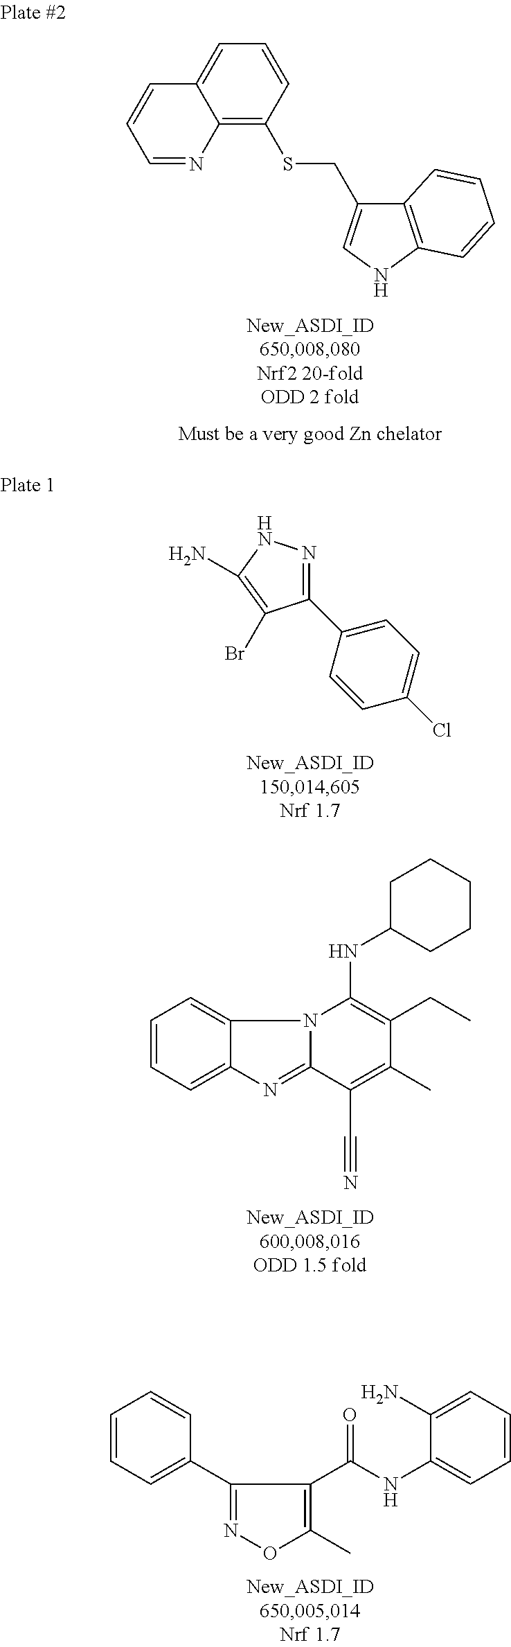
C1=NC2=C(SCC3=CNC4=C3C=CC=C4)C=CC=C2C=C1.N1=C(C2=CC=C(Cl)C=C2)C(Br)=C(N)N1.C1=CC=C2C(=C1)N1C(=N2)C(C#N)=C(C)C(CC)=C1NC1CCCCC1.C1(C2=NOC(C)=C2C(NC2=CC=CC=C2N)=O)=CC=CC=C1
